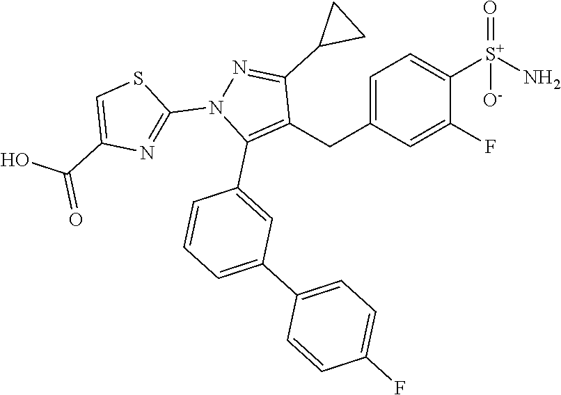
C1=C(F)C([S+](=O)([O-])N)=CC=C1CC1=C(C2=CC(C3=CC=C(F)C=C3)=CC=C2)N(C2=NC(C(=O)O)=CS2)N=C1C1CC1
